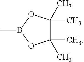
CB1OC(C)(C)C(C)(C)O1
